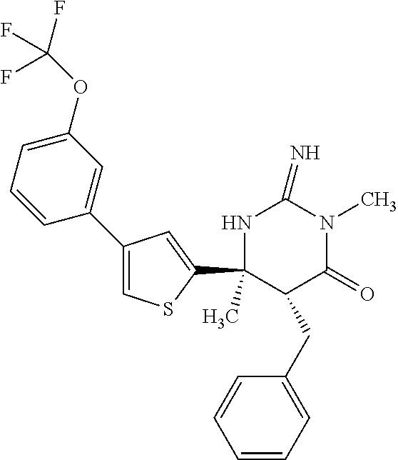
C1(OC(F)(F)F)=CC=CC(C2=CSC(C3(C)C(CC4=CC=CC=C4)C(=O)N(C)C(=N)N3)=C2)=C1
